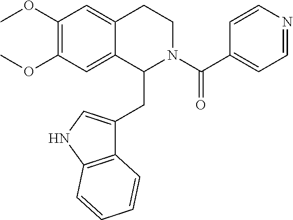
COC1=C(OC)C=C2C(=C1)CCN(C(C1=CC=NC=C1)=O)C2CC1=CNC2=C1C=CC=C2
